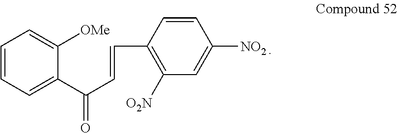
C1=CC=C(C(C=CC2=C([O2N])C=C([NO2])C=C2)=O)C([OMe])=C1
